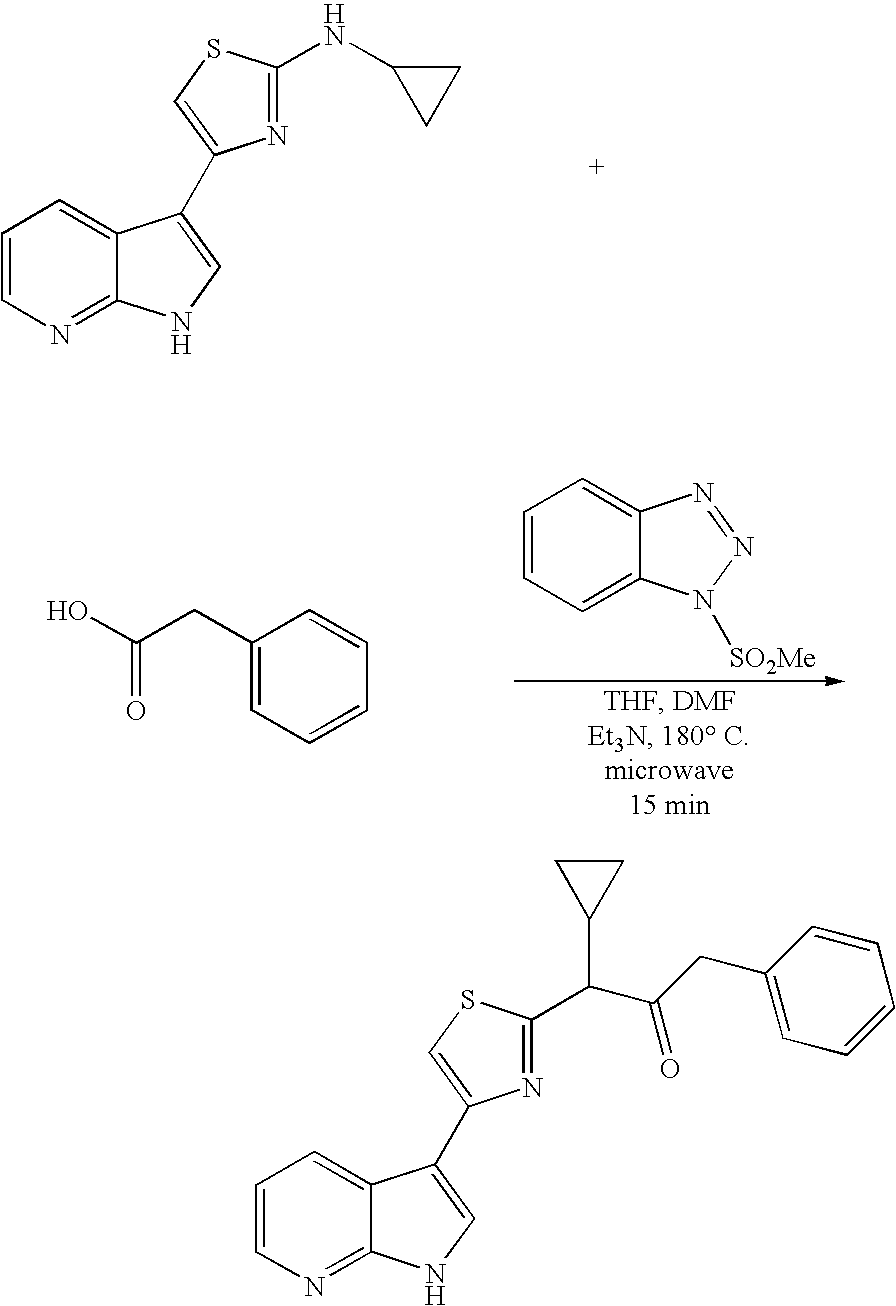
C1=CN=C2C(=C1)C(C1=CSC(NC3CC3)=N1)=CN2.C1(CC(O)=O)=CC=CC=C1.C1=CC=C2C(=C1)N=NN2[SO2Me].C1=CN=C2C(=C1)C(C1=CSC(C(C(CC3=CC=CC=C3)=O)C3CC3)=N1)=CN2
